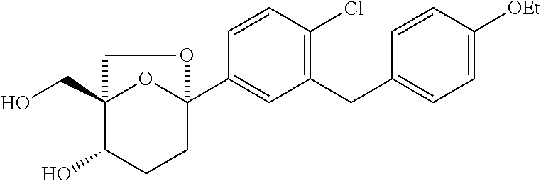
C1=CC(Cl)=C(CC2=CC=C([OEt])C=C2)C=C1C12OC(CO)(C(O)CC1)CO2
